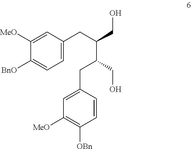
C1([MeO])=CC(CC(CO)C(CC2=CC([MeO])=C([OBn])C=C2)CO)=CC=C1[BnO]
